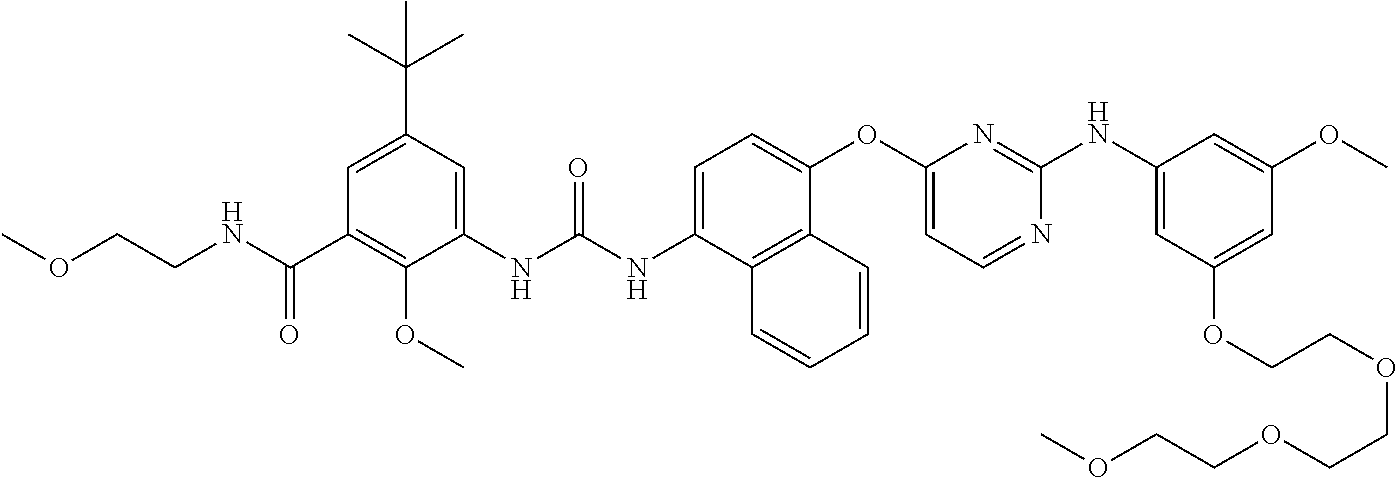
C1(C(C)(C)C)=CC(C(NCCOC)=O)=C(OC)C(NC(NC2=CC=C(OC3=CC=NC(NC4=CC(OCCOCCOCCOC)=CC(OC)=C4)=N3)C3=C2C=CC=C3)=O)=C1
